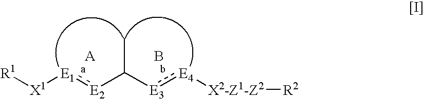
[R1][X1][E1]:[E2]C([E3]:[E4][X2-Z1-Z2][R2])C.B
